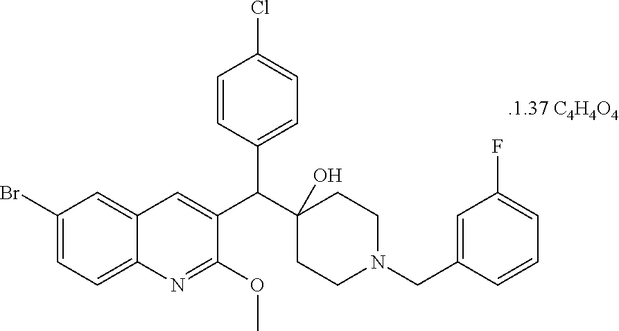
C1(Br)=CC=C2C(=C1)C=C(C(C1(O)CCN(CC3=CC(F)=CC=C3)CC1)C1=CC=C(Cl)C=C1)C(OC)=N2
